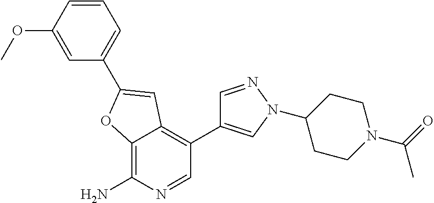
C12=C(N)N=CC(C3=CN(C4CCN(C(C)=O)CC4)N=C3)=C1C=C(C1=CC=CC(OC)=C1)O2
